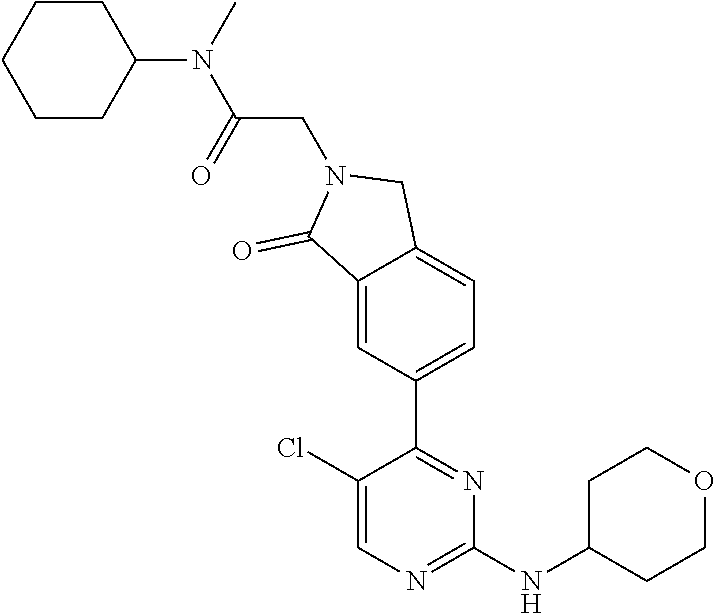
C1(Cl)=CN=C(NC2CCOCC2)N=C1C1=CC=C2C(=C1)C(=O)N(CC(N(C)C1CCCCC1)=O)C2
